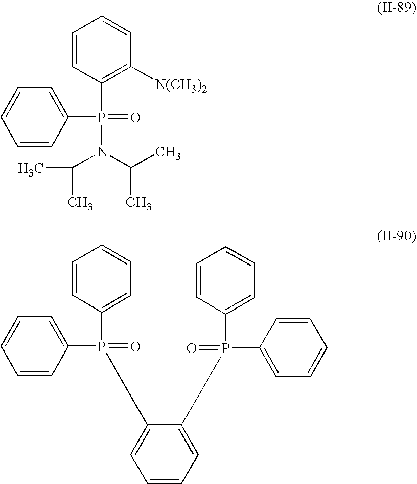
C1=CC(P(N(C(C)C)C(C)C)(C2=CC=CC=C2)=O)=C([N(CH3)2])C=C1.C1=CC(P(=O)(C2=CC=CC=C2)C2=CC=CC=C2P(=O)(C2=CC=CC=C2)C2=CC=CC=C2)=CC=C1
